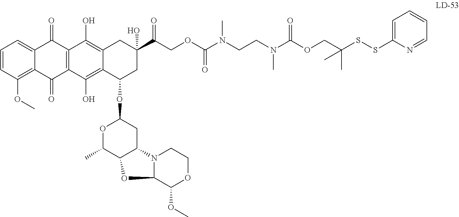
C12=C(OC)C=CC=C1C(=O)C1=C(C2=O)C(O)=C2C(=C1O)CC(C(COC(N(CCN(C(OCC(SSC1=CC=CC=N1)(C)C)=O)C)C)=O)=O)(O)CC2OC1OC(C)C2C(C1)N1C(O2)C(OC)OCC1
